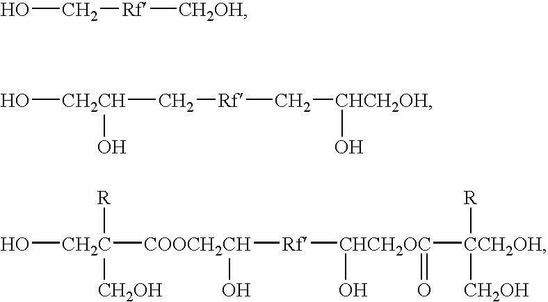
OC[Rf][CH2OH].O[CH2CH](C[Rf]C[CHCH2OH]O)O.O[CH2C]([COOCH2CH]([Rf][CHCH2OC]([CCH2OH]([R])[CH2OH])(O)=O)O)([R])[CH2OH]
